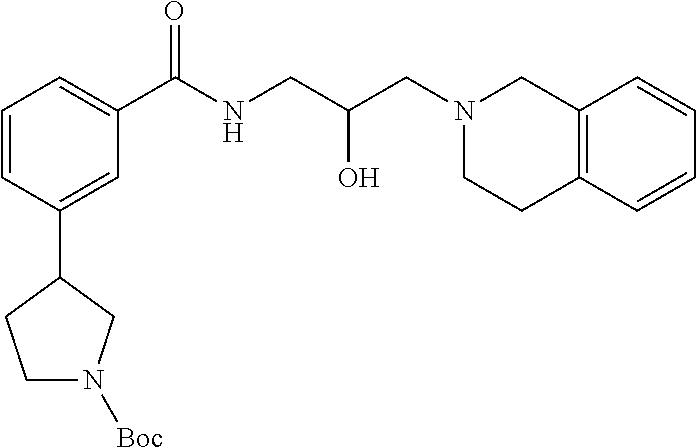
C12=C(C=CC=C1)CCN(CC(CNC(C1=CC=CC(C3CCN([Boc])C3)=C1)=O)O)C2
